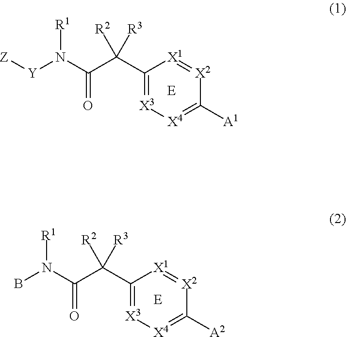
C1(C(C(N(B)[R1])=O)([R3])[R2])=[X3][X4]=C([A2])[X2]=[X1]1.C1(C(C(N([Y][Z])[R1])=O)([R3])[R2])=[X3][X4]=C([A1])[X2]=[X1]1
